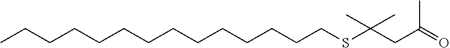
C(CCCCSC(C)(C)CC(C)=O)CCCCCCCCC
